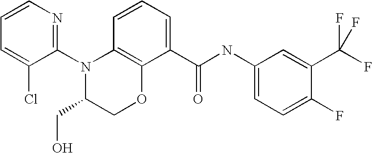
C1(N2C(CO)COC3=C2C=CC=C3C(NC2=CC=C(F)C(C(F)(F)F)=C2)=O)=NC=CC=C1Cl
